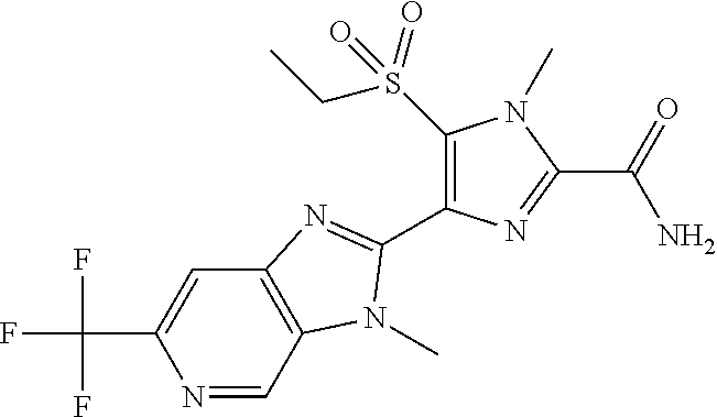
N1=CC2=C(C=C1C(F)(F)F)N=C(C1=C(S(CC)(=O)=O)N(C)C(C(N)=O)=N1)N2C
